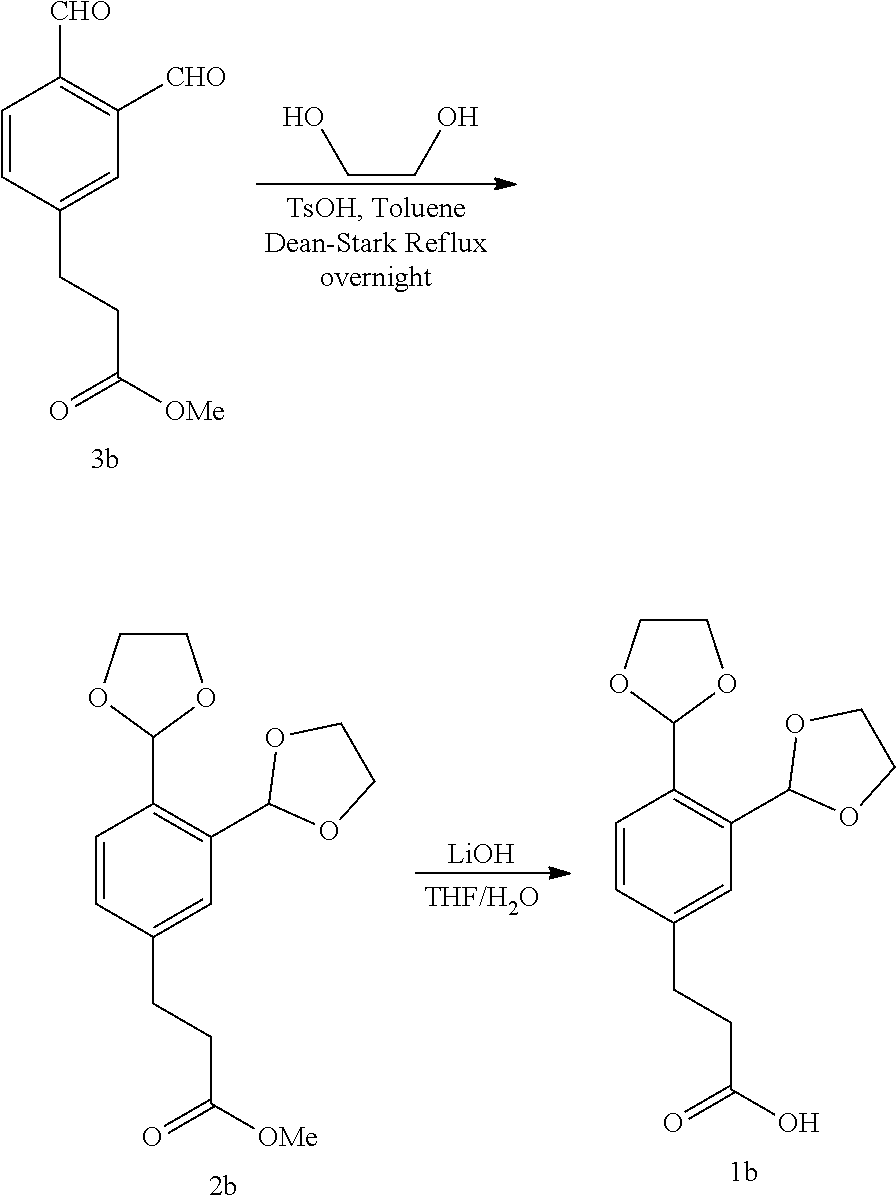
C1=CC(CCC(=O)[OMe])=CC([CHO])=C1[CHO].OCCO.C1=CC(CCC(=O)[OMe])=CC(C2OCCO2)=C1C1OCCO1.[LiOH].C1=CC(CCC(=O)O)=CC(C2OCCO2)=C1C1OCCO1
